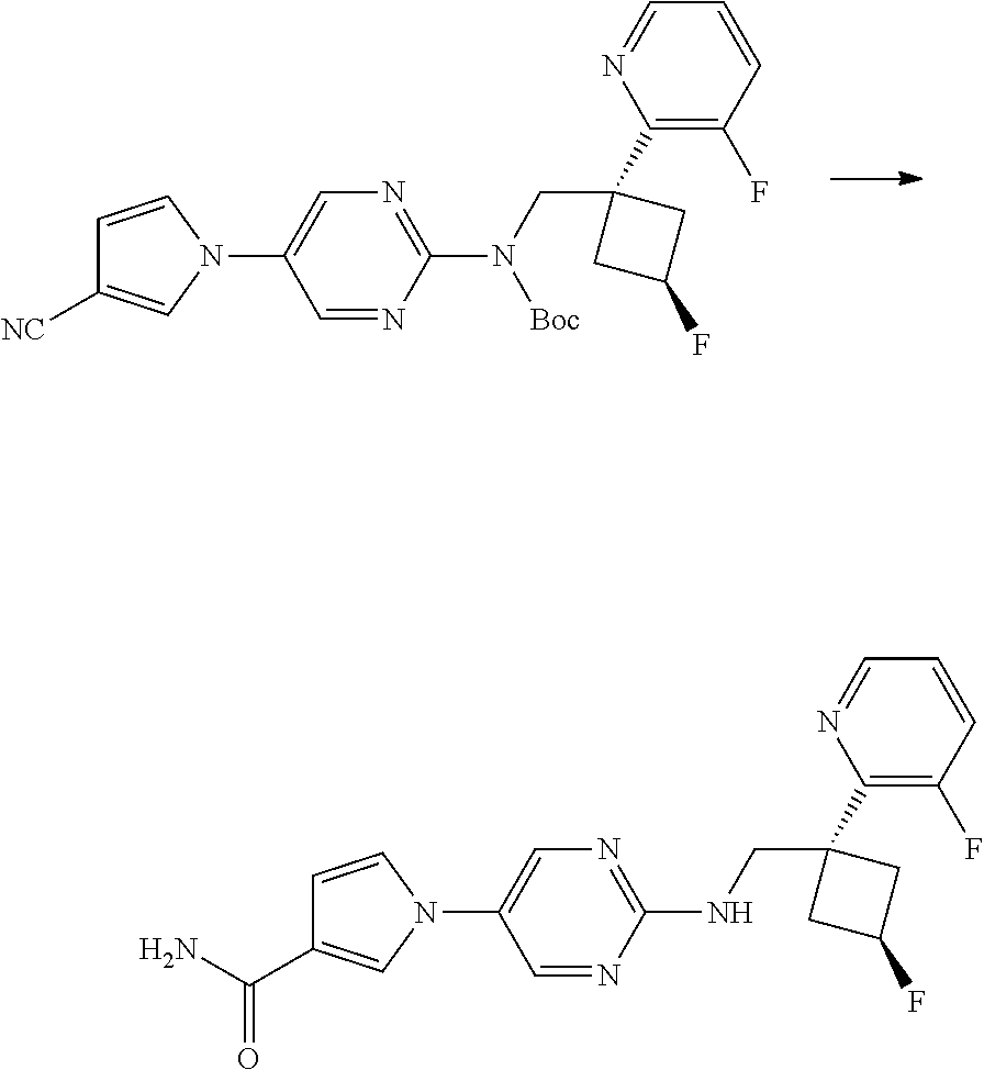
C1=CC(F)=C(C2(CN(C3=NC=C(N4C=CC([NC])=C4)C=N3)[Boc])CC(F)C2)N=C1.C1=CC(F)=C(C2(CNC3=NC=C(N4C=CC(C(N)=O)=C4)C=N3)CC(F)C2)N=C1
